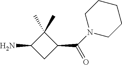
C1(C)(C)C(N)CC1C(=O)N1CCCCC1
